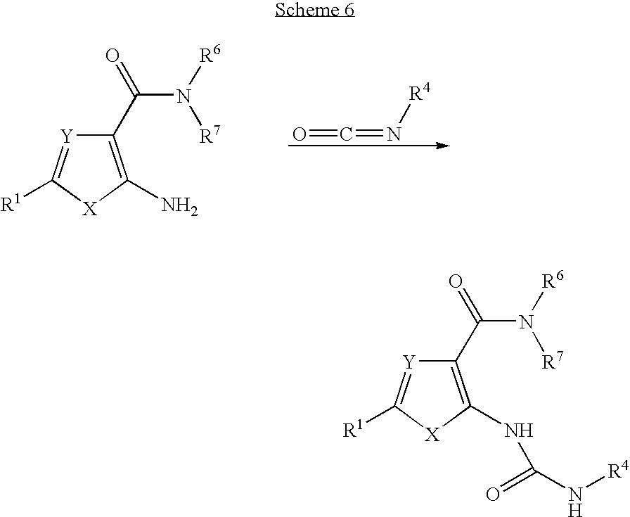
C1(C(N([R6])[R7])=O)=C(NC(N[R4])=O)[X]C([R1])=[Y]1.C1(C(N([R6])[R7])=O)=C(N)[X]C([R1])=[Y]1.O=C=N[R4]
